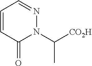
C1=CC(=O)N(C([CO2H])C)N=C1
